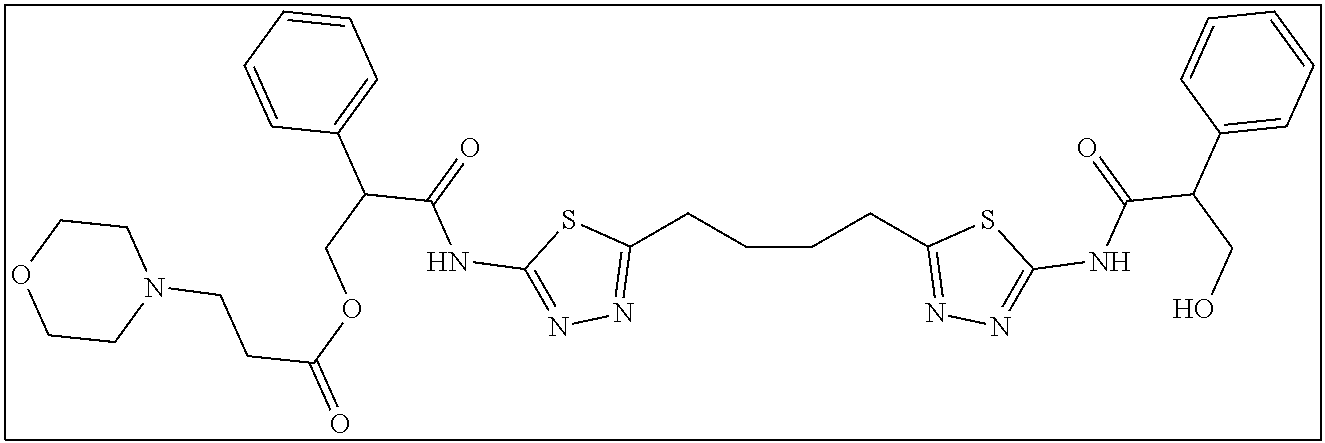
C1(CCCCC2=NN=C(NC(C(CO)C3=CC=CC=C3)=O)S2)=NN=C(NC(C(COC(=O)CCN2CCOCC2)C2=CC=CC=C2)=O)S1
